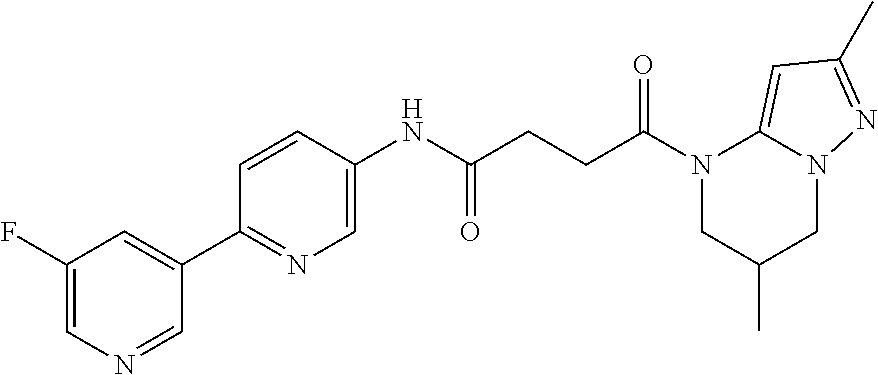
N1(C(CCC(NC2=CN=C(C3=CC(F)=CN=C3)C=C2)=O)=O)CC(C)CN2C1=CC(C)=N2
